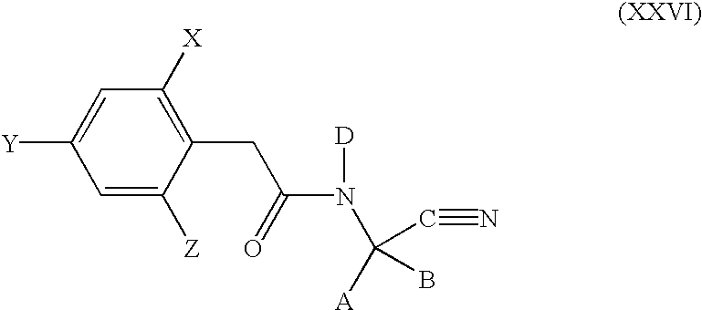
C1=C([Y])C=C([Z])C(CC(N(C([A])(C#N)B)[D])=O)=C1[X]
